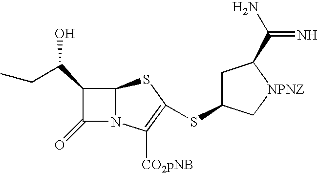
S1C2N(C([CO2pNB])=C1SC1CC(C(N)=N)[NPNZ]C1)C(=O)C2C(O)CC
